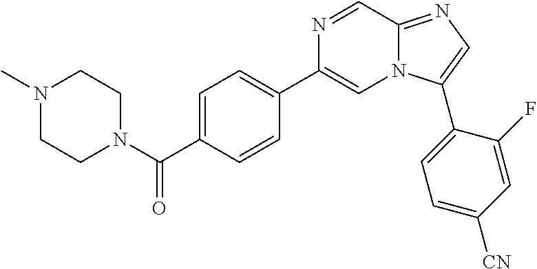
O=C(N1CCN(C)CC1)C1=CC=C(C2=CN3C(=NC=C3C3=CC=C([CN])C=C3F)C=N2)C=C1
